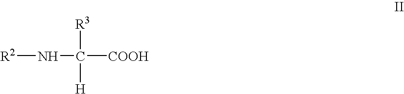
[R2]NC([COOH])([R3])[H]
